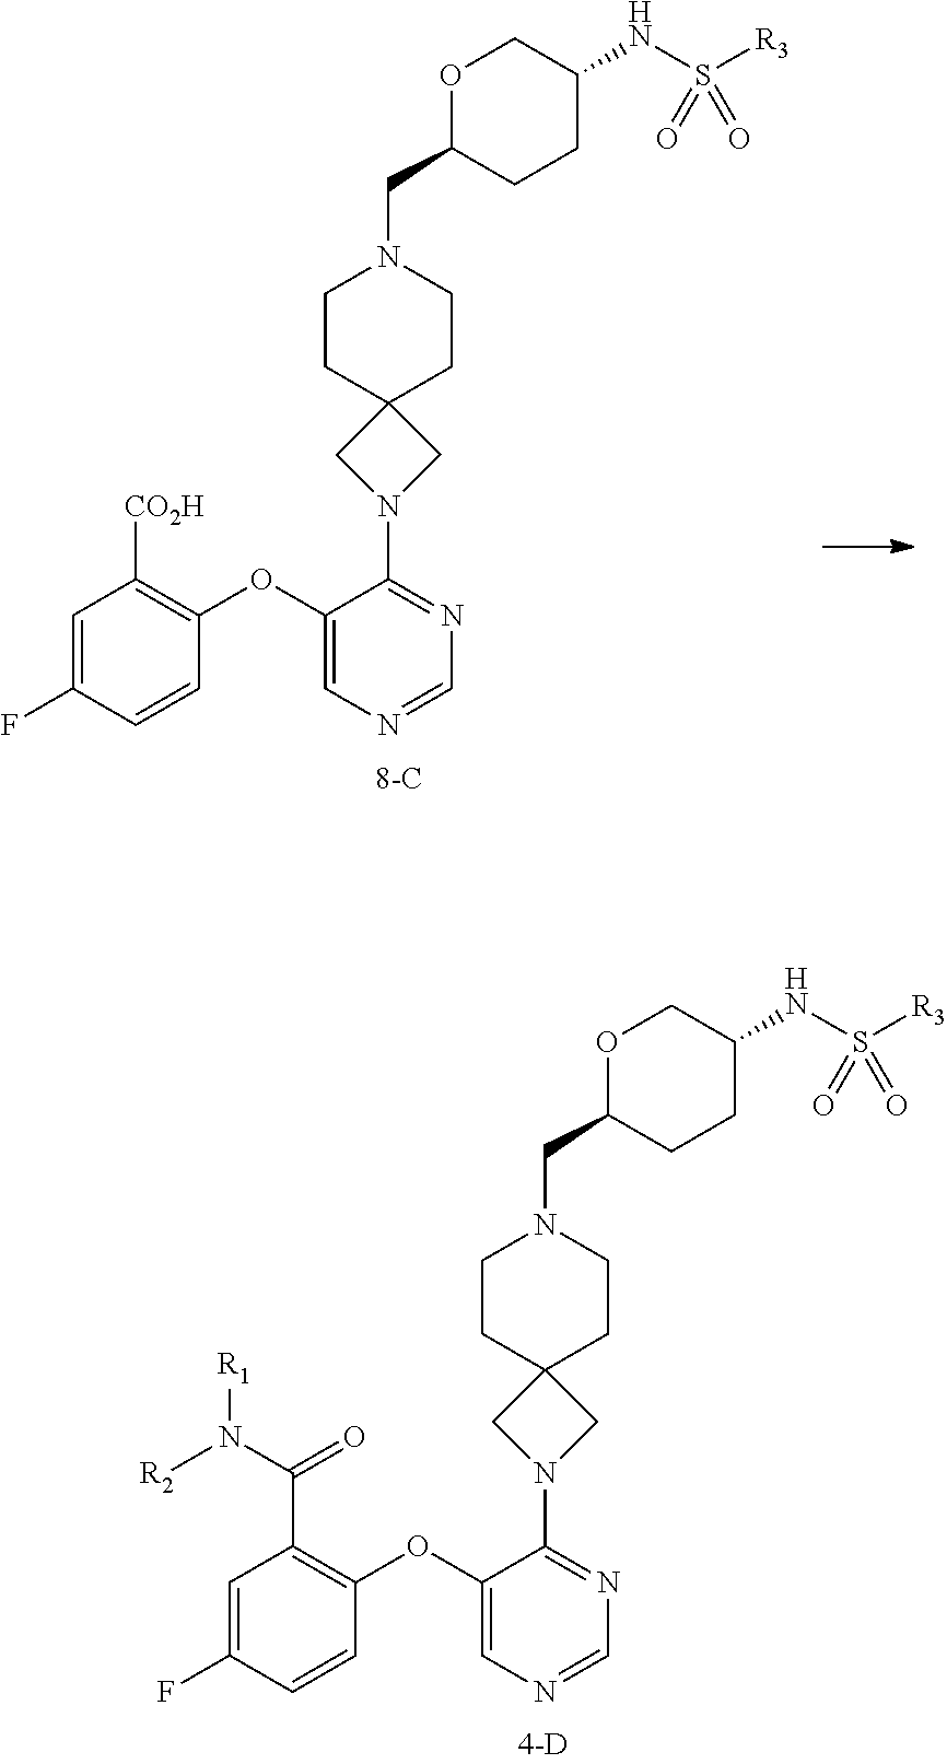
C1=C(F)C=CC(OC2=CN=CN=C2N2CC3(C2)CCN(CC2CCC(NS([R3])(=O)=O)CO2)CC3)=C1C(=O)N([R2])[R1].C1=C(F)C=CC(OC2=CN=CN=C2N2CC3(C2)CCN(CC2CCC(NS([R3])(=O)=O)CO2)CC3)=C1[CO2H]
